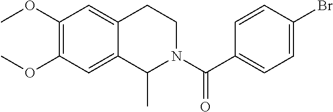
COC1=C(OC)C=C2C(=C1)CCN(C(C1=CC=C(Br)C=C1)=O)C2C
